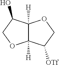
C12([H])C([H])(C(O)CO1)OCC2[OTf]
